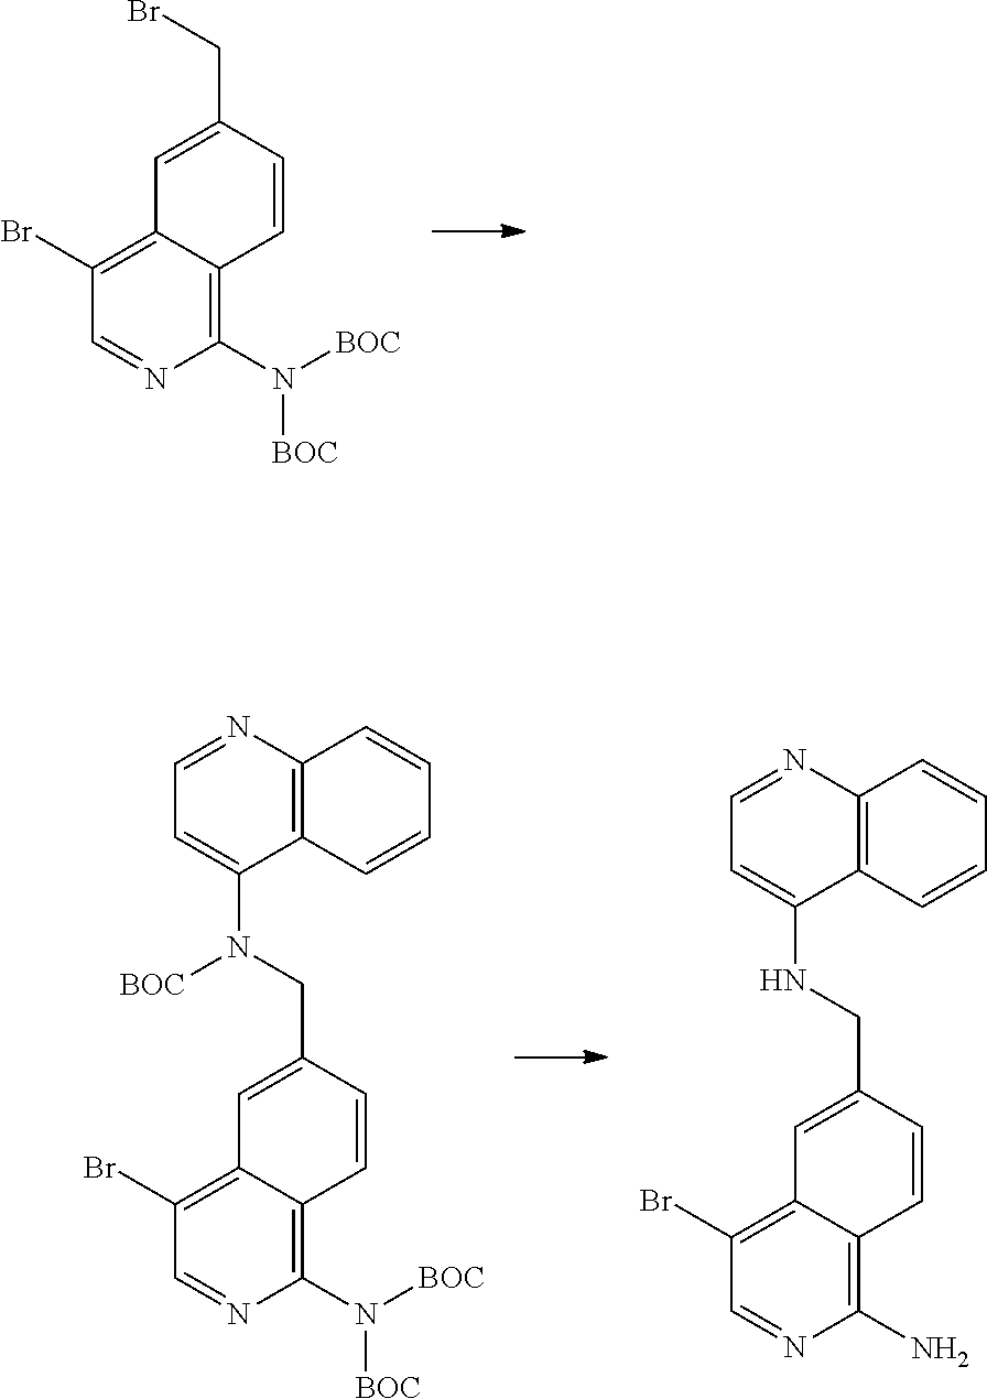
C1(N([BOC])[BOC])=C2C(=C(Br)C=N1)C=C(CBr)C=C2.C1(N)=C2C(=C(Br)C=N1)C=C(CNC1=CC=NC3=C1C=CC=C3)C=C2.C1(N([BOC])[BOC])=C2C(=C(Br)C=N1)C=C(CN(C1=CC=NC3=C1C=CC=C3)[BOC])C=C2
